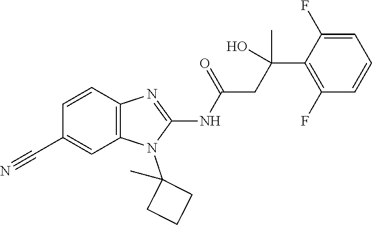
C1=CC2=C(C=C1C#N)N(C1(C)CCC1)C(NC(=O)CC(C1=C(F)C=CC=C1F)(O)C)=N2
